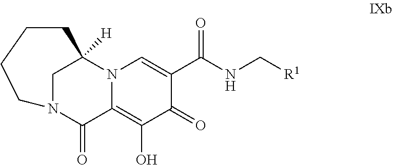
C12=C(O)C(=O)C(C(=O)NC[R1])=CN1C1([H])CN(C2=O)CCCC1
